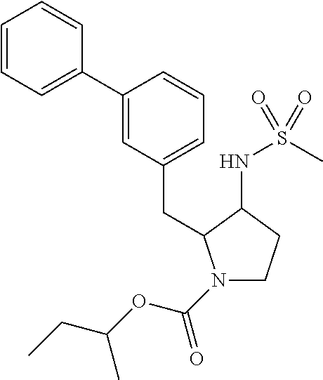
C1(C2=CC(CC3N(C(OC(C)CC)=O)CCC3NS(C)(=O)=O)=CC=C2)=CC=CC=C1
